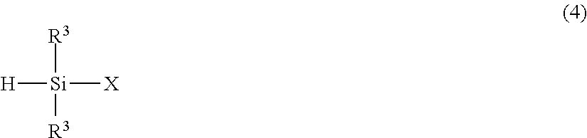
[Si]([R3])([R3])([H])[X]
